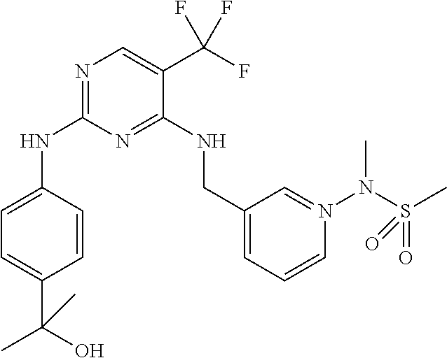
N(C1=NC=C(C(F)(F)F)C(NCC2=CC=CN(N(S(C)(=O)=O)C)=C2)=N1)C1=CC=C(C(O)(C)C)C=C1
